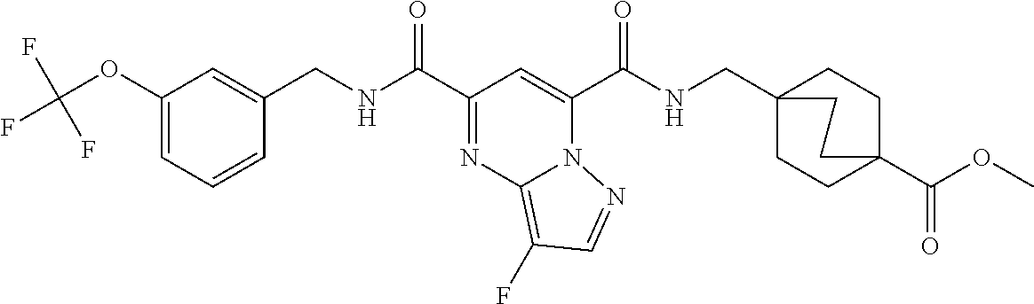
C1(OC(F)(F)F)=CC=CC(CNC(C2=NC3=C(F)C=NN3C(C(NCC34CCC(C(OC)=O)(CC3)CC4)=O)=C2)=O)=C1
